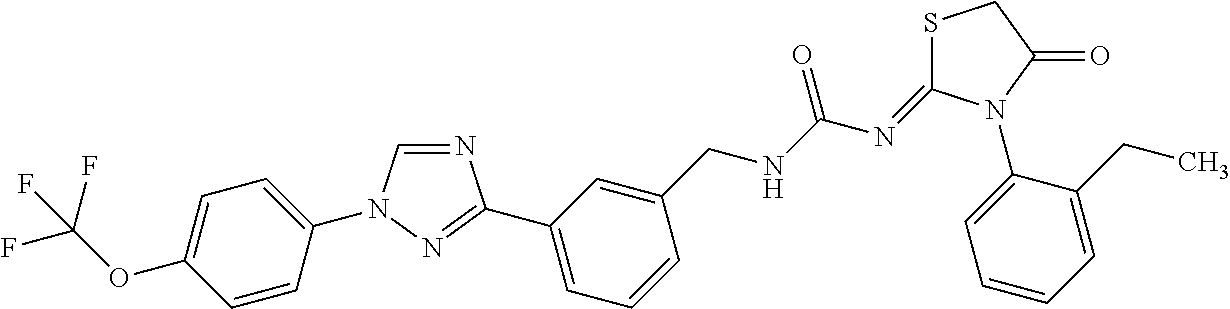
N1=CN(C2=CC=C(OC(F)(F)F)C=C2)N=C1C1=CC=CC(CNC(N=C2SCC(=O)N2C2=CC=CC=C2CC)=O)=C1
